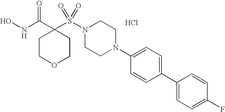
ONC(C1(S(N2CCN(C3=CC=C(C4=CC=C(F)C=C4)C=C3)CC2)(=O)=O)CCOCC1)=O.Cl
